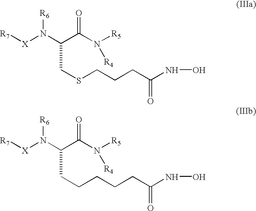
[R7][X]N(C(C(N([R5])[R4])=O)CSCCCC(=O)NO)[R6].[R7][X]N(C(C(N([R5])[R4])=O)CCCCCC(=O)NO)[R6]
